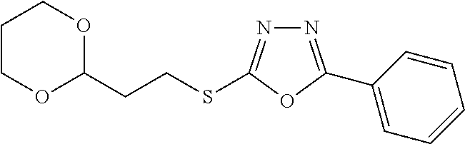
N1=C(C2=CC=CC=C2)OC(SCCC2OCCCO2)=N1
